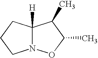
C12([H])N(OC(C)C1C)CCC2
